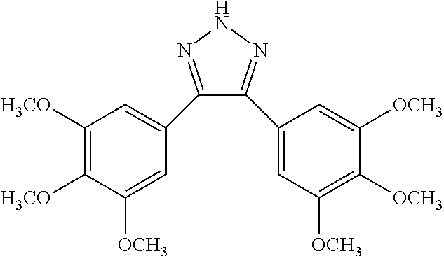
C1(C2=CC([H3CO])=C([H3CO])C([OCH3])=C2)=NNN=C1C1=CC([OCH3])=C([OCH3])C([OCH3])=C1
